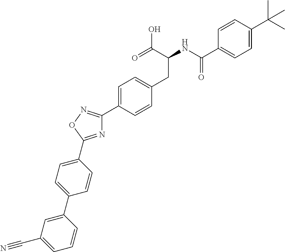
C1=CC(C(NC(CC2=CC=C(C3=NOC(C4=CC=C(C5=CC(C#N)=CC=C5)C=C4)=N3)C=C2)C(=O)O)=O)=CC=C1C(C)(C)C
